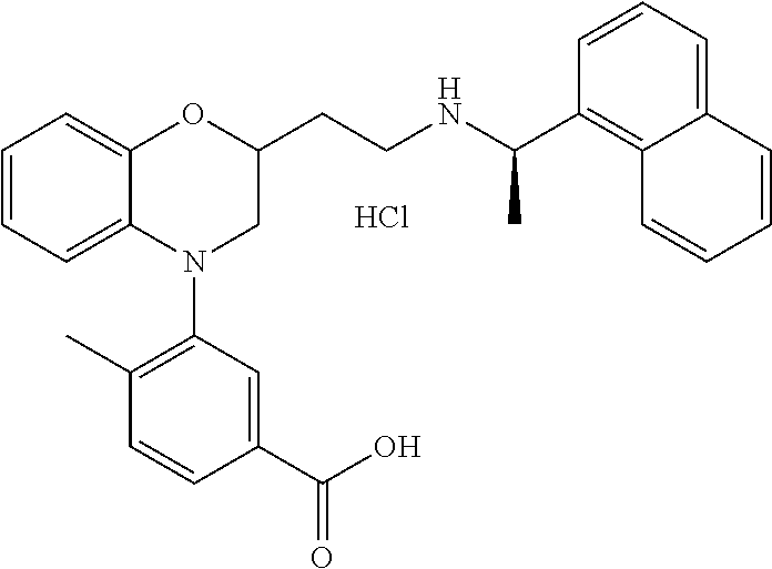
Cl.C1=CC=C2C(=C1)OC(CCNC(C1=C3C(=CC=C1)C=CC=C3)C)CN2C1=C(C)C=CC(C(O)=O)=C1
